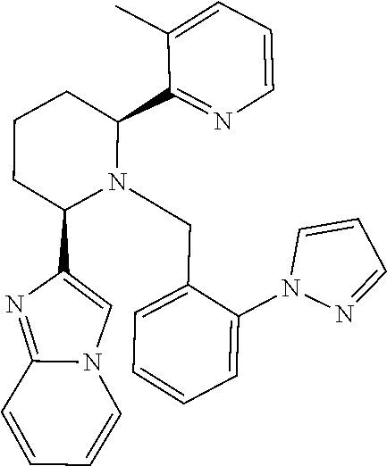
C1CC(C2=CN3C(=N2)C=CC=C3)N(CC2=CC=CC=C2N2N=CC=C2)C(C2=NC=CC=C2C)C1
